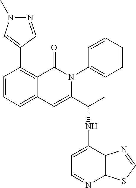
C1=CC=C2C(=C1C1=CN(C)N=C1)C(=O)N(C1=CC=CC=C1)C(C(C)NC1=CC=NC3=C1N=CS3)=C2
